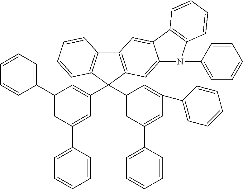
C1(C2=CC(C3=CC=CC=C3)=CC(C3(C4=CC(C5=CC=CC=C5)=CC(C5=CC=CC=C5)=C4)C4=C(C5=C3C=C3C(=C5)C5=C(N3C3=CC=CC=C3)C=CC=C5)C=CC=C4)=C2)=CC=CC=C1
